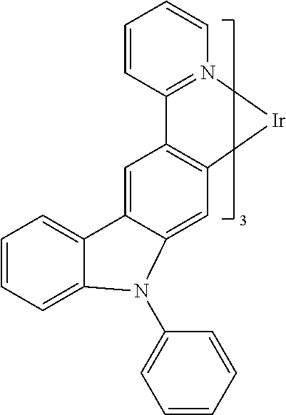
C1=CC2=N(C=C1)[Ir]C1=C2C=C2C(=C1)N(C1=CC=CC=C1)C1=CC=CC=C21
